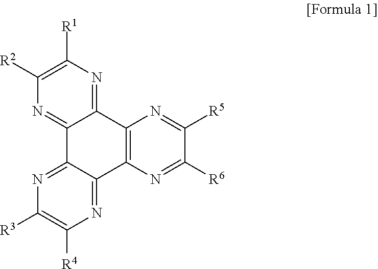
C12=NC([R1])=C([R2])N=C1C1=NC([R3])=C([R4])N=C1C1=C2N=C([R5])C([R6])=N1
